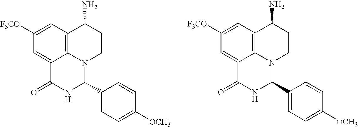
C1([F3CO])=CC2=C3C(=C1)C(=O)NC(C1=CC=C([OCH3])C=C1)N3CCC2N.C1([F3CO])=CC2=C3C(=C1)C(=O)NC(C1=CC=C([OCH3])C=C1)N3CCC2N
